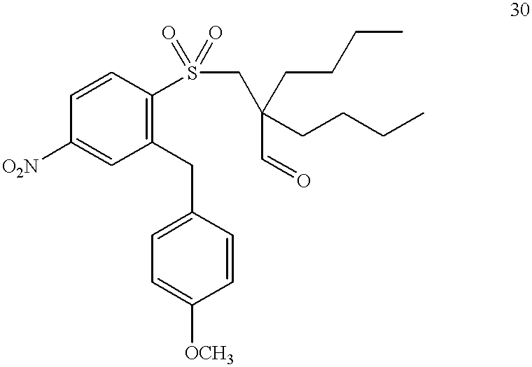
C1([O2N])=CC(CC2=CC=C([OCH3])C=C2)=C(S(CC(CCCC)(CCCC)C=O)(=O)=O)C=C1
